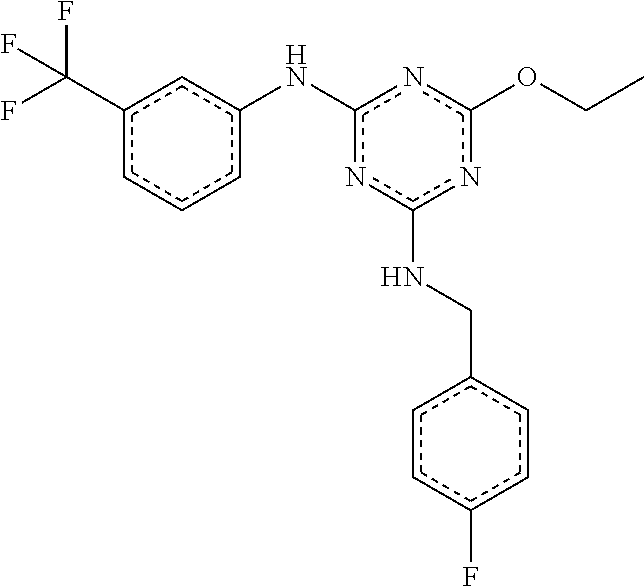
CCOc1nc(Nc2cccc(C(F)(F)F)c2)nc(NCc2ccc(F)cc2)n1
